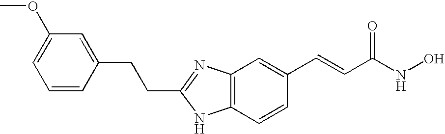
C(C1=NC2=C(C=CC(C=CC(NO)=O)=C2)N1)CC1=CC(OC)=CC=C1
